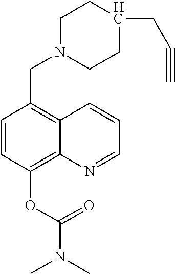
C1=CC(OC(N(C)C)=O)=C2C(=C1CN1CCC(CC#C)CC1)C=CC=N2
